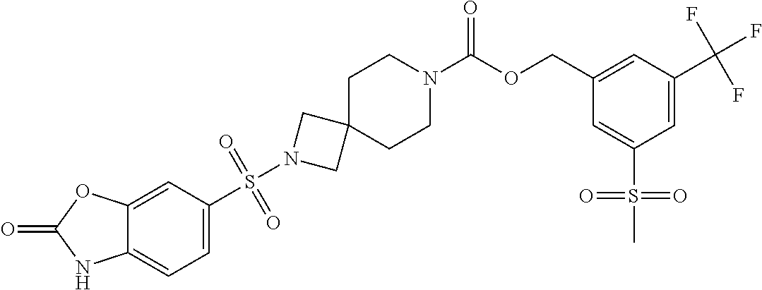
C12=CC=C(S(N3CC4(C3)CCN(C(OCC3=CC(C(F)(F)F)=CC(S(C)(=O)=O)=C3)=O)CC4)(=O)=O)C=C1OC(=O)N2
